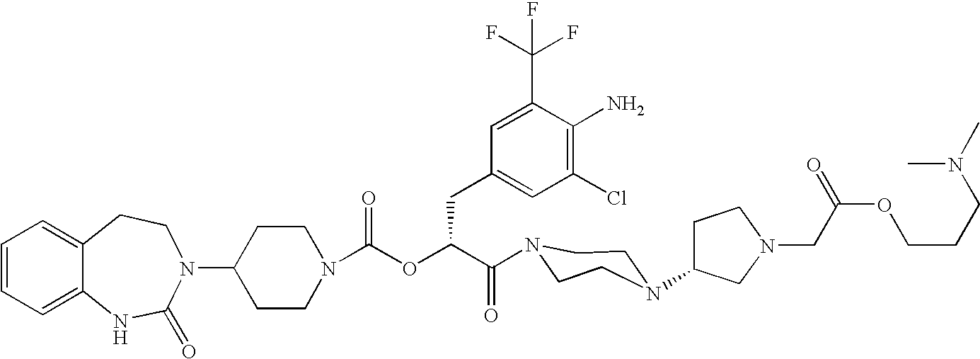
C12=CC=CC=C1NC(=O)N(C1CCN(C(OC(C(=O)N3CCN(C4CCN(CC(OCCCN(C)C)=O)C4)CC3)CC3=CC(Cl)=C(N)C(C(F)(F)F)=C3)=O)CC1)CC2
